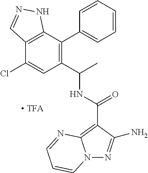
C1(Cl)=CC(C(C)NC(=O)C2=C3N(N=C2N)C=CC=N3)=C(C2=CC=CC=C2)C2=C1C=NN2
